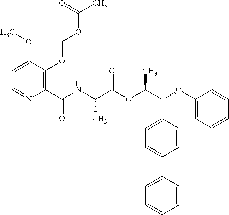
C1=C(OC)C(OCOC(C)=O)=C(C(NC(C(OC(C(C2=CC=C(C3=CC=CC=C3)C=C2)OC2=CC=CC=C2)C)=O)C)=O)N=C1
